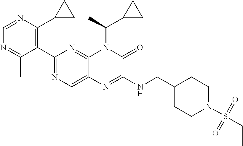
C1=NC(C2CC2)=C(C2=NC=C3C(=N2)N(C(C2CC2)C)C(=O)C(NCC2CCN(S(CC)(=O)=O)CC2)=N3)C(C)=N1
